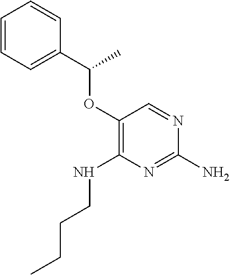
C1(OC(C2=CC=CC=C2)C)=C(NCCCC)N=C(N)N=C1
